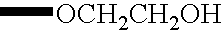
C[OCH2CH2OH]
